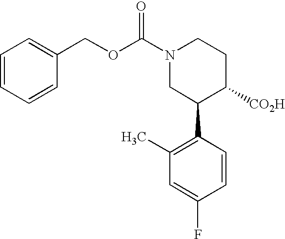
C1=CC=CC(COC(N2CC(C3=C(C)C=C(F)C=C3)C([CO2H])CC2)=O)=C1
